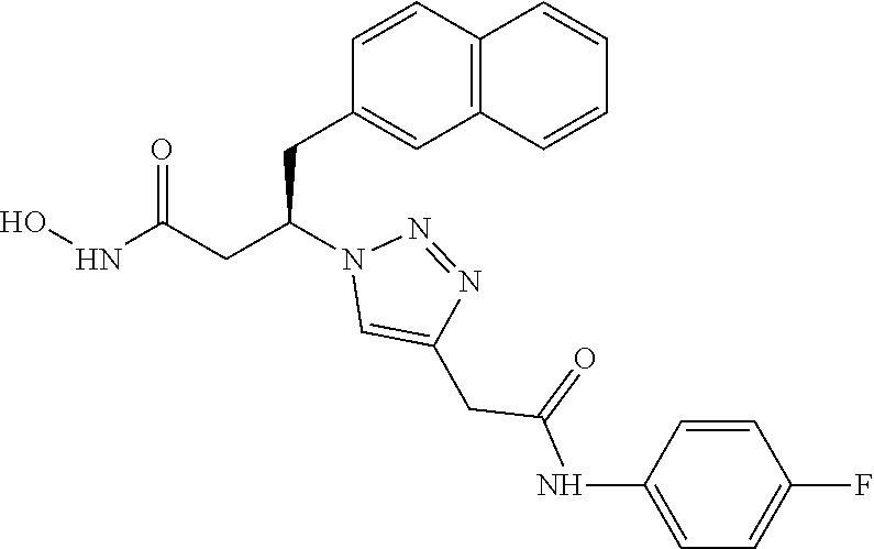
ONC(CC(N1C=C(CC(NC2=CC=C(F)C=C2)=O)N=N1)CC1=CC2=C(C=C1)C=CC=C2)=O
